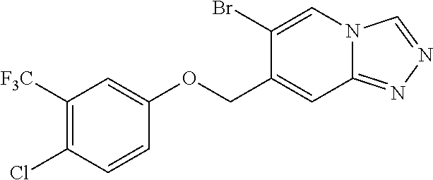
C1([F3C])=C(Cl)C=CC(OCC2=CC3=NN=CN3C=C2Br)=C1
